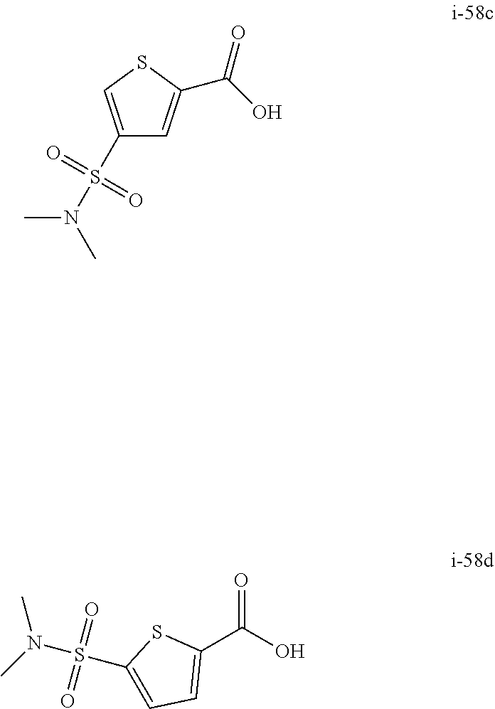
C1(S(N(C)C)(=O)=O)=CSC(C(O)=O)=C1.O=C(O)C1=CC=C(S(N(C)C)(=O)=O)S1
